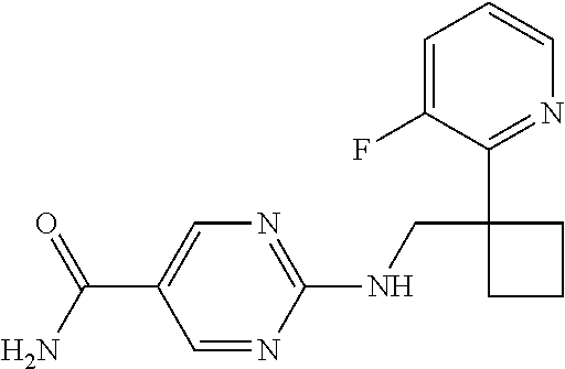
C1=C(F)C(C2(CNC3=NC=C(C(N)=O)C=N3)CCC2)=NC=C1
